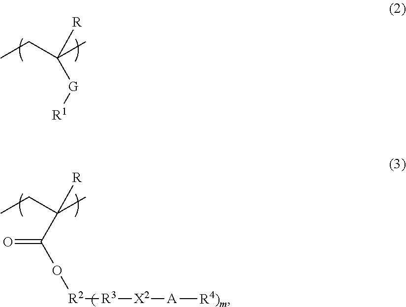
[R]C(CC)(C)[G][R1].[R]C(CC)(C)C(O[R2][R3][X2][A][R4)m])=O
